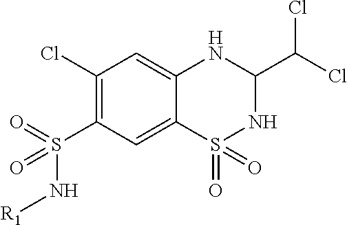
C1(Cl)=C(S(=O)(=O)N[R1])C=C2C(=C1)NC(C(Cl)Cl)NS2(=O)=O
